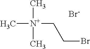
C[N+](CCBr)(C)C.[Br-]
